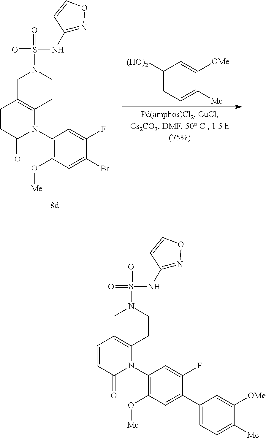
C1([(HO)2])=CC=C([Me])C([OMe])=C1.C1(N2C3=C(C=CC2=O)CN(S(NC2=NOC=C2)(=O)=O)CC3)=C(O[Me])C=C(Br)C(F)=C1.C1(N2C3=C(C=CC2=O)CN(S(NC2=NOC=C2)(=O)=O)CC3)=C(O[Me])C=C(C2=CC=C([Me])C([OMe])=C2)C(F)=C1
